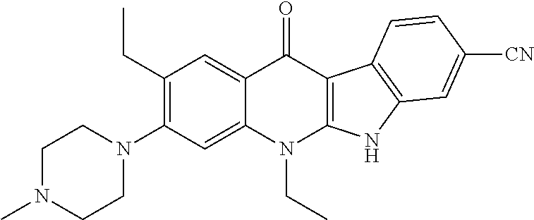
C1(CC)=C(N2CCN(C)CC2)C=C2C(=C1)C(=O)C1=C(N2CC)NC2=C1C=CC([CN])=C2
